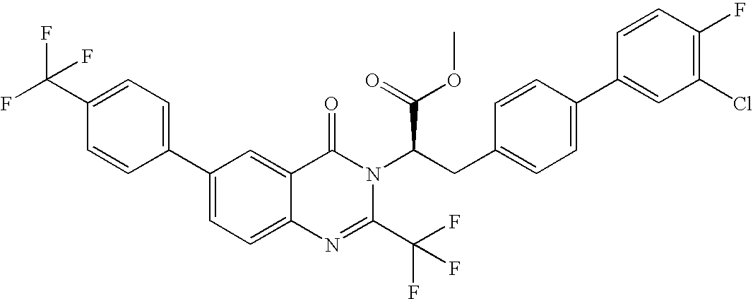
C1=C(C(F)(F)F)C=CC(C2=CC=C3C(=C2)C(=O)N(C(CC2=CC=C(C4=CC(Cl)=C(F)C=C4)C=C2)C(=O)OC)C(C(F)(F)F)=N3)=C1
